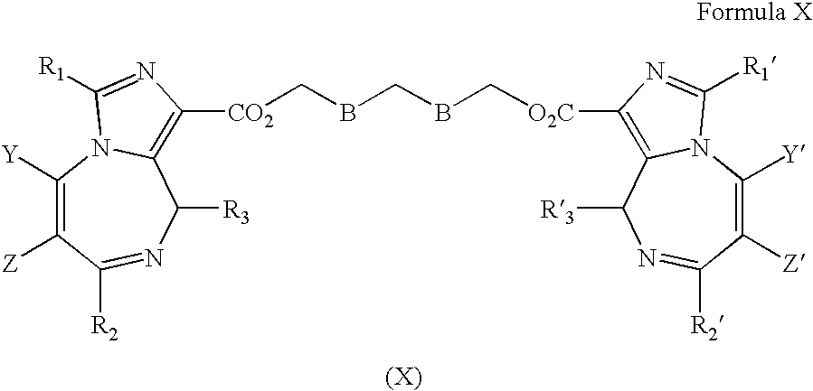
C1([Y])=C([Z])C([R2])=NC([R3])C2=C([CO2]CBCBC[O2C]C3=C4N(C([Y])=C([Z])C([R2])=NC4[R3])C([R1])=N3)N=C([R1])N12
